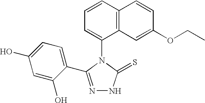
C1=CC2=C(C(N3C(=S)NN=C3C3=CC=C(O)C=C3O)=C1)C=C(OCC)C=C2
